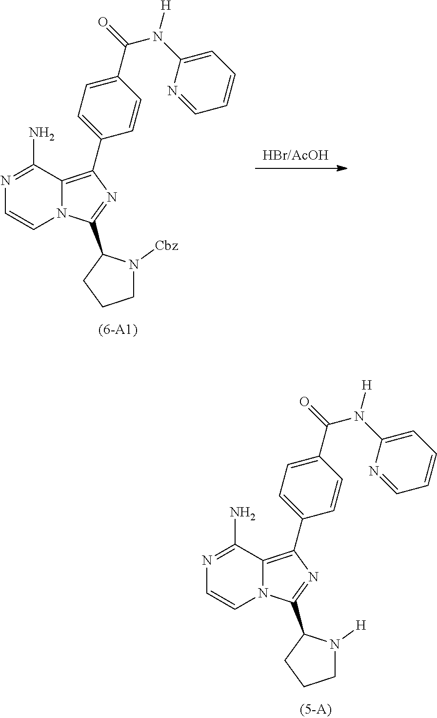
N1=C(N)C2=C(C3=CC=C(C(=O)N(C4=CC=CC=N4)[H])C=C3)N=C(C3CCCN3[H])N2C=C1.N1=C(N)C2=C(C3=CC=C(C(=O)N(C4=CC=CC=N4)[H])C=C3)N=C(C3CCCN3[Cbz])N2C=C1
